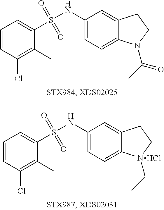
C1=CC(Cl)=C(C)C(S(NC2=CC=C3C(=C2)CCN3C(C)=O)(=O)=O)=C1.C1=CC(Cl)=C(C)C(S(NC2=CC=C3C(=C2)CCN3CC)(=O)=O)=C1.Cl
